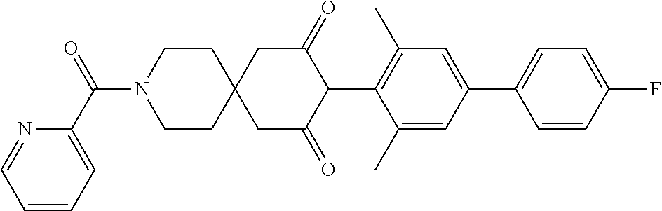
C1(C)=CC(C2=CC=C(F)C=C2)=CC(C)=C1C1C(=O)CC2(CC1=O)CCN(C(C1=CC=CC=N1)=O)CC2
